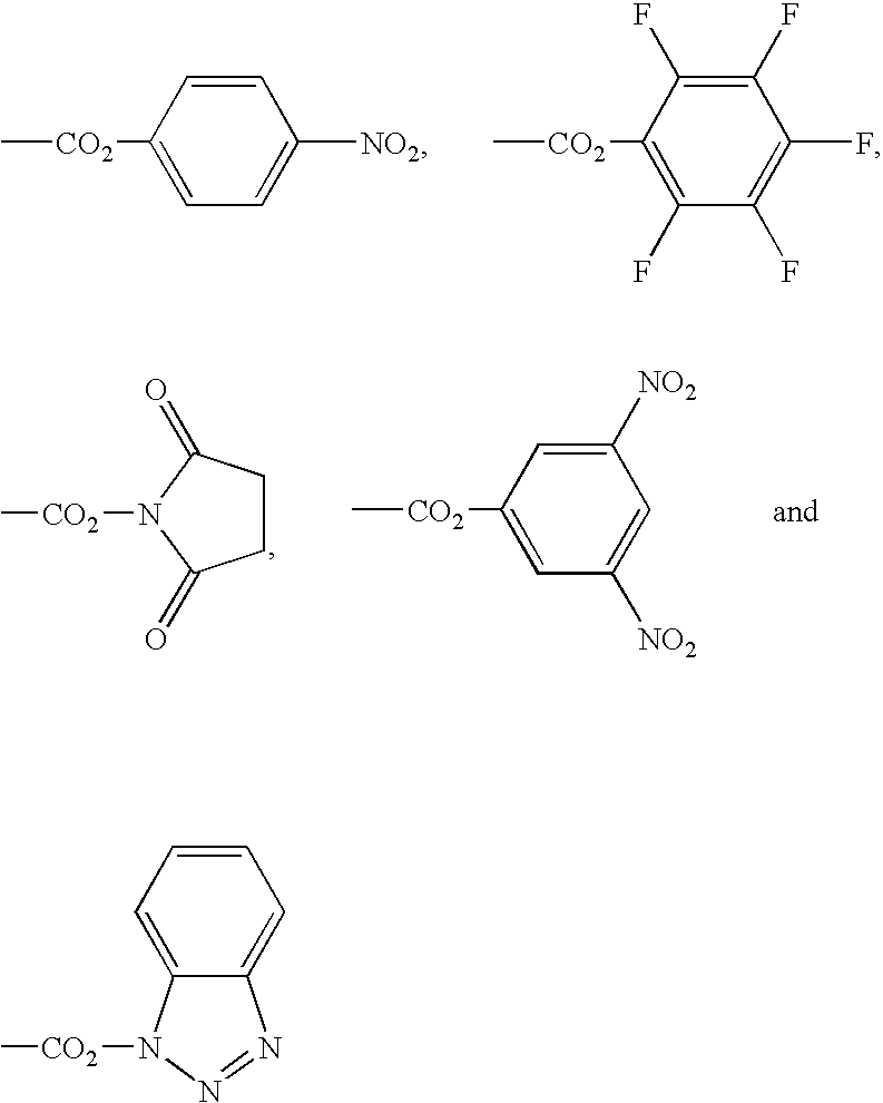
C1=CC([CO2]C)=CC=C1[NO2].C1(F)=C(F)C([CO2]C)=C(F)C(F)=C1F.C1CC(=O)N([CO2]C)C1=O.C1([NO2])=CC([CO2]C)=CC([NO2])=C1.C12=CC=CC=C1N([CO2]C)N=N2
